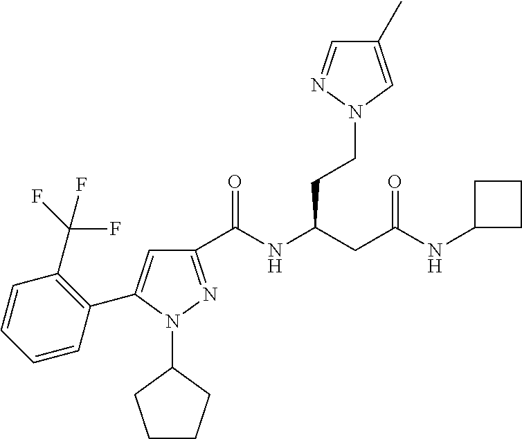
C1(C(NC(CC(NC2CCC2)=O)CCN2C=C(C)C=N2)=O)=NN(C2CCCC2)C(C2=C(C(F)(F)F)C=CC=C2)=C1
